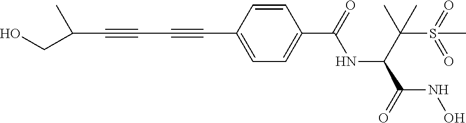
C(C#CC#CC1=CC=C(C(=O)NC(C(S(=O)(=O)C)(C)C)C(=O)NO)C=C1)(CO)C
